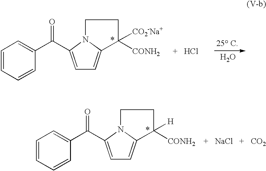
C1=C(C(C2=CC=CC=C2)=O)N2C(=C1)C([CO2-Na+])([CONH2      +   HCl])CC2.O.C1=C(C(C2=CC=CC=C2)=O)N2C(=C1)C([H])([CONH2    +   NaCl   +   CO2])CC2
